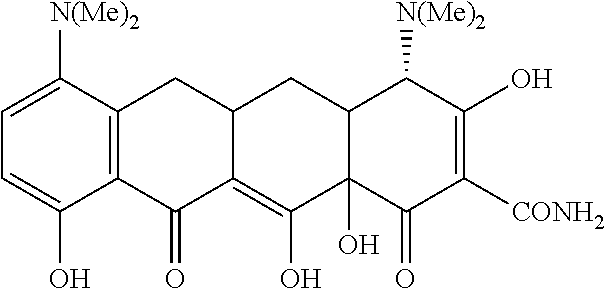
C1=C([N(Me)2])C2=C(C(O)=C1)C(=O)C1=C(O)C3(O)C(C([N(Me)2])C(O)=C([CONH2])C3=O)CC1C2
